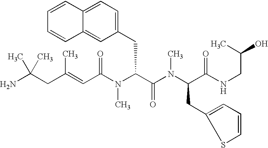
NC(CC(=CC(N(C(C(=O)N(C)C(CC1=CC=CS1)C(=O)NCC(C)O)CC1=CC=C2C(=C1)C=CC=C2)C)=O)C)(C)C
